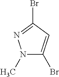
CN1C(Br)=CC(Br)=N1
